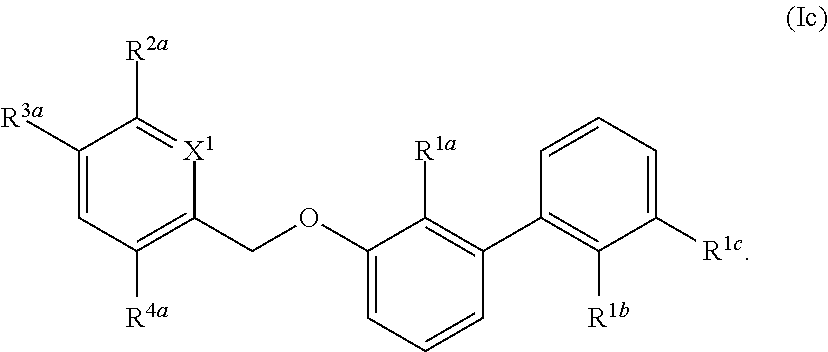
C1=C(OCC2=C([R4a])C=C([R3a])C([R2a])=[X1]2)C([R1a])=C(C2=C([R1b])C([R1c])=CC=C2)C=C1
